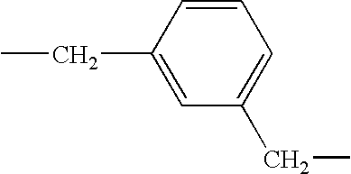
C1=CC(CC)=CC(CC)=C1
